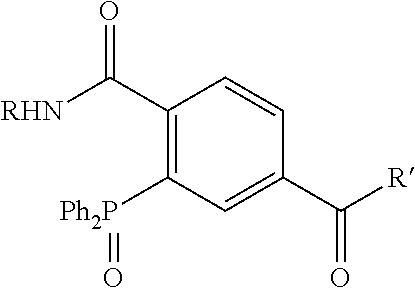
C1(C([RHN])=O)=C([Ph2P]=O)C=C(C([R])=O)C=C1
